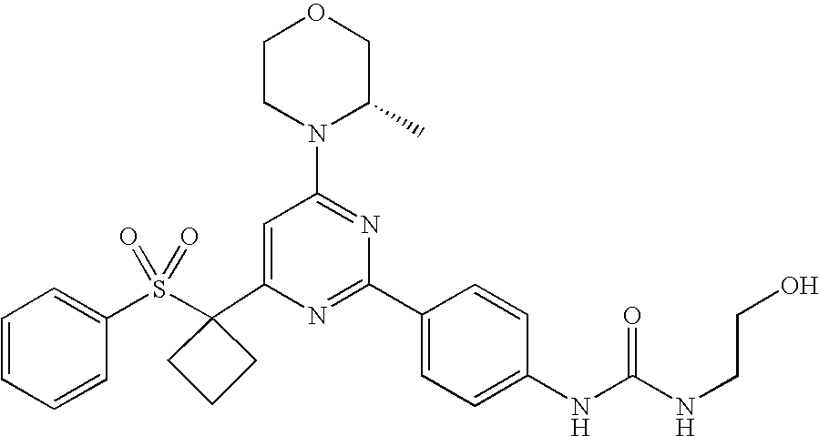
C1(C2(S(C3=CC=CC=C3)(=O)=O)CCC2)=CC(N2C(C)COCC2)=NC(C2=CC=C(NC(=O)NCCO)C=C2)=N1
